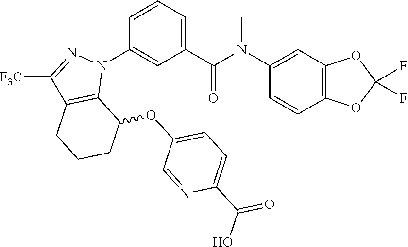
C1(N(C(C2=CC=CC(N3C4=C(C([F3C])=N3)CCCC4OC3=CC=C(C(=O)O)N=C3)=C2)=O)C)=CC2=C(C=C1)OC(F)(F)O2
